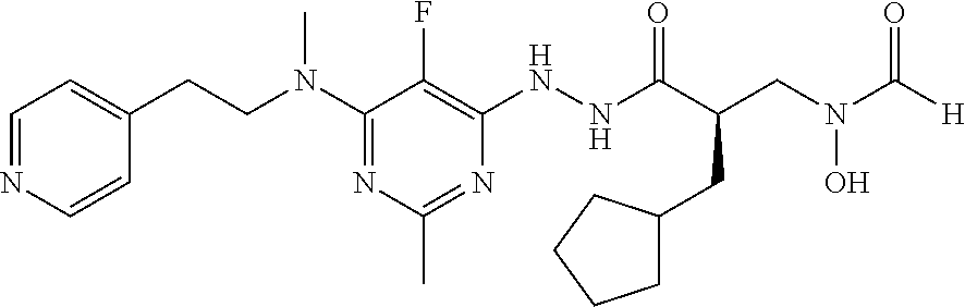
N(C1=NC(C)=NC(NNC(C(CN(C([H])=O)O)CC2CCCC2)=O)=C1F)(CCC1=CC=NC=C1)C
